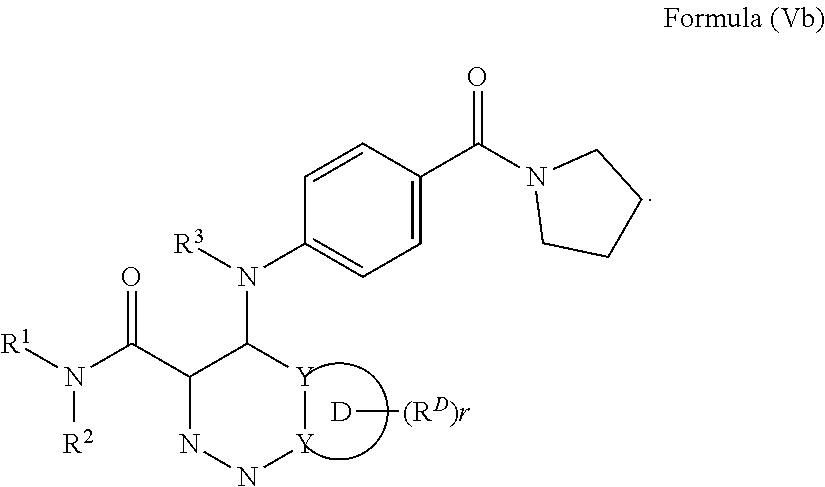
N([R2])(C(C1NN[Y][Y]C1N([R3])C1=CC=C(C(N2CCCC2)=O)C=C1)=O)[R1].[D][(RD)r]
